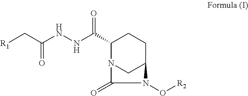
C1(C(NNC(C[R1])=O)=O)N2CC(CC1)N(O[R2])C2=O
